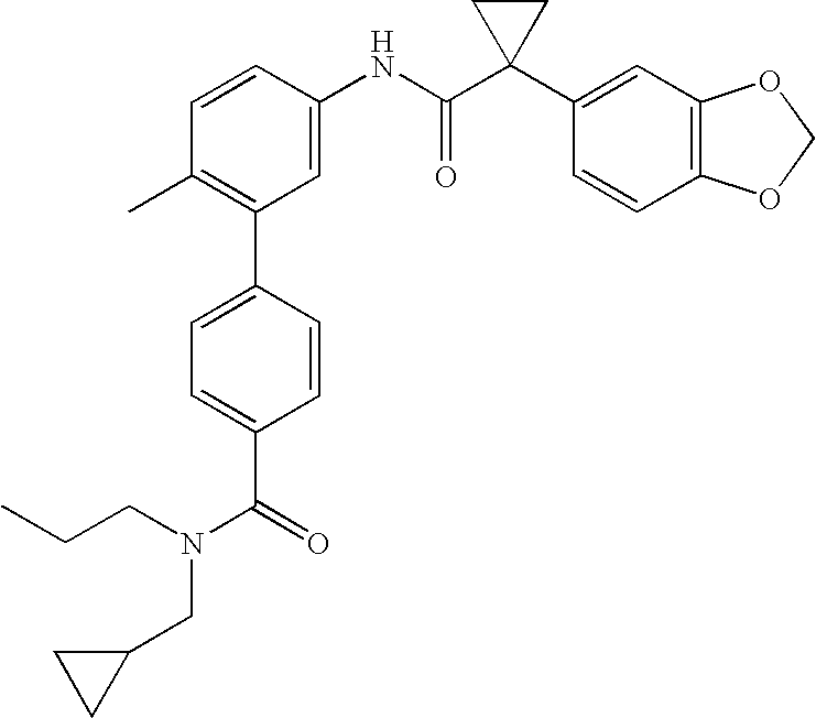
C1=CC(NC(C2(C3=CC4=C(C=C3)OCO4)CC2)=O)=CC(C2=CC=C(C(=O)N(CC3CC3)CCC)C=C2)=C1C
